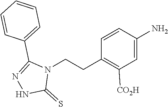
C1=C(N)C=CC(CCN2C(C3=CC=CC=C3)=NNC2=S)=C1[CO2H]
